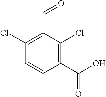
C1(Cl)=C(C=O)C(Cl)=C(C(=O)O)C=C1
